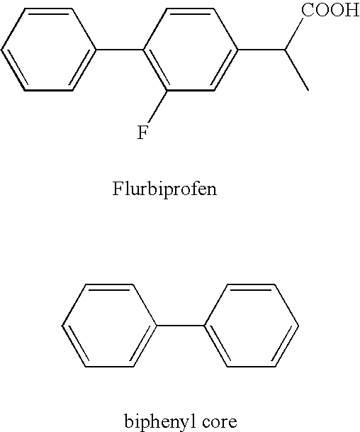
C1=CC=CC=C1C1=C(F)C=C(C([COOH])C)C=C1.C1=CC=CC=C1C1=CC=CC=C1
